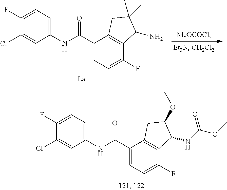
C1=C(F)C(Cl)=CC(NC(C2=CC=C(F)C3=C2CC(C)(C)C3N)=O)=C1.[La].C1=C(F)C(Cl)=CC(NC(C2=CC=C(F)C3=C2CC(OC)C3NC(OC)=O)=O)=C1
